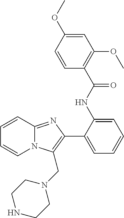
C1(NC(C2=C(OC)C=C(OC)C=C2)=O)=CC=CC=C1C1=C(CN2CCNCC2)N2C(=N1)C=CC=C2
